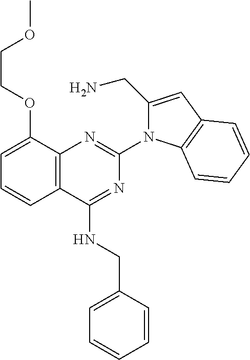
C12=C(C(NCC3=CC=CC=C3)=NC(N3C(CN)=CC4=C3C=CC=C4)=N1)C=CC=C2OCCOC
